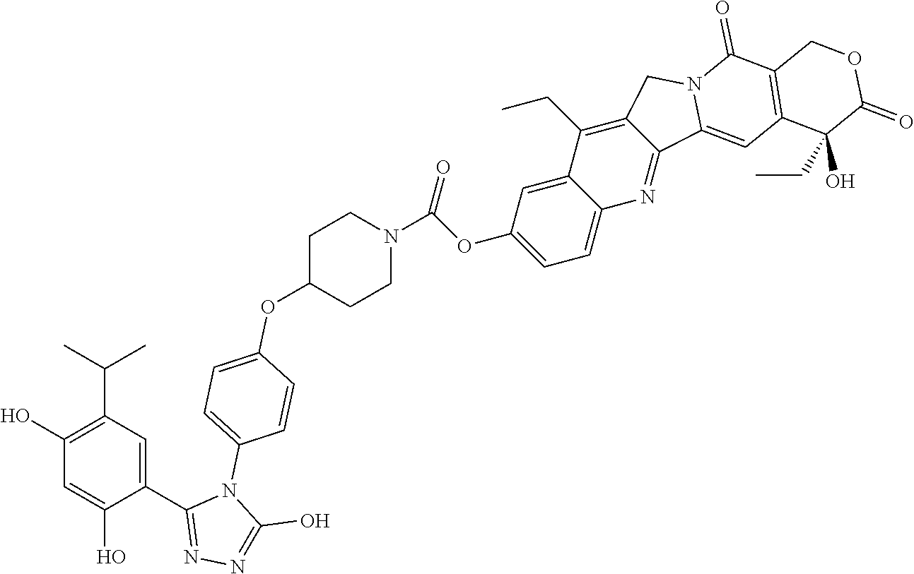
C1(C(C)C)=C(O)C=C(O)C(C2=NN=C(O)N2C2=CC=C(OC3CCN(C(=O)OC4=CC=C5C(=C4)C(CC)=C4C(=N5)C5=CC6=C(C(=O)N5C4)COC(=O)C6(O)CC)CC3)C=C2)=C1
